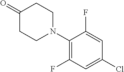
C1(N2CCC(=O)CC2)=C(F)C=C(Cl)C=C1F
